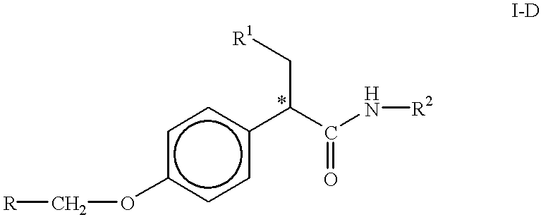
c1c(OC[R])ccc(C(C[R1])C(N[R2])=O)c1
